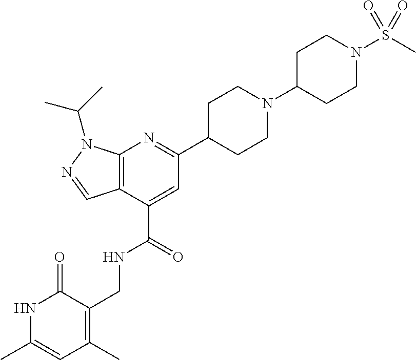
C12=C(C(C(=O)NCC3=C(C)C=C(C)NC3=O)=CC(C3CCN(C4CCN(S(C)(=O)=O)CC4)CC3)=N1)C=NN2C(C)C
